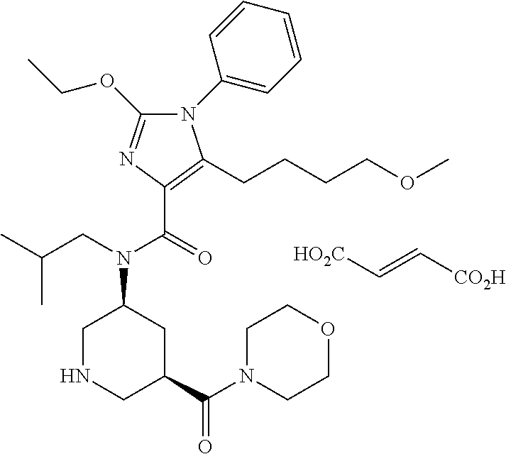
C1NCC(C(N2CCOCC2)=O)CC1N(CC(C)C)C(=O)C1=C(CCCCOC)N(C2=CC=CC=C2)C(OCC)=N1.[HO2C]C=C[CO2H]
